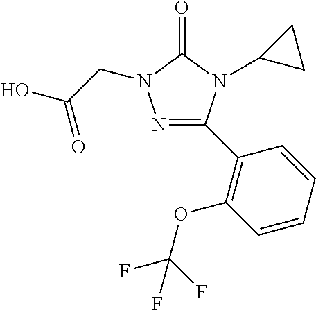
N1=C(C2=C(OC(F)(F)F)C=CC=C2)N(C2CC2)C(=O)N1CC(O)=O
